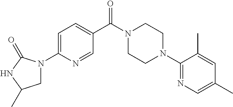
C1=C(N2CC(C)NC2=O)N=CC(C(N2CCN(C3=NC=C(C)C=C3C)CC2)=O)=C1
